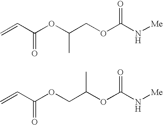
C=CC(OC(COC(N[Me])=O)C)=O.C=CC(OCC(OC(N[Me])=O)C)=O
